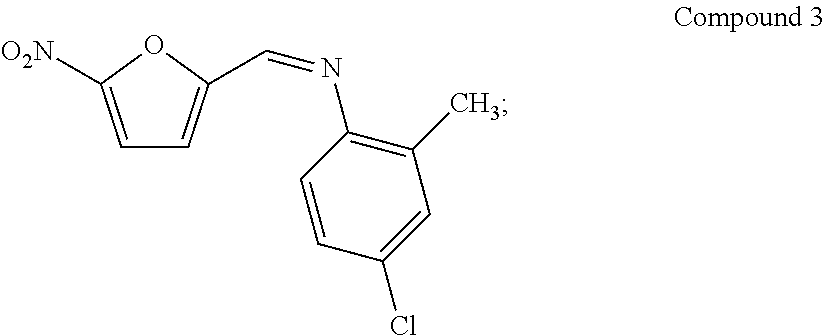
C1=C([O2N])OC(C=NC2=C(C)C=C(Cl)C=C2)=C1
